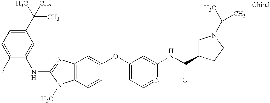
C1(C(C)(C)C)=CC=C(F)C(NC2=NC3=C(N2C)C=CC(OC2=CC=NC(NC(C4CN(C(C)C)CC4)=O)=C2)=C3)=C1
